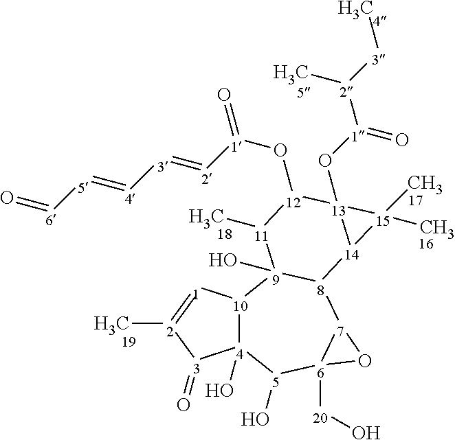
[4]12(O)[10]([1]=[2](C)[3]1=O)[9]1(O)[8]([7]3[6]([20]O)([5]2O)O3)[14]2[13](O[1](=O)[2]([3]C)C)([12](O[1]([2]=[3][4]=[5][6]=O)=O)[11]1C)[15]2(C)C
